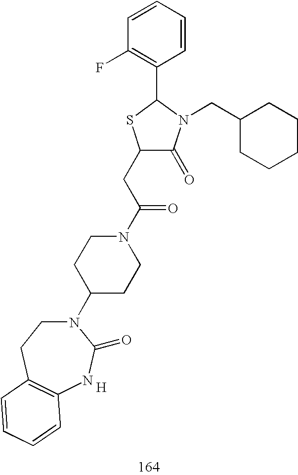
C1(CC(N2CCC(N3CCC4=C(NC3=O)C=CC=C4)CC2)=O)C(=O)N(CC2CCCCC2)C(C2=C(F)C=CC=C2)S1.[H]
